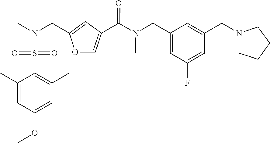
C1(CN(C(=O)C2=COC(CN(S(C3=C(C)C=C(OC)C=C3C)(=O)=O)C)=C2)C)=CC(F)=CC(CN2CCCC2)=C1
